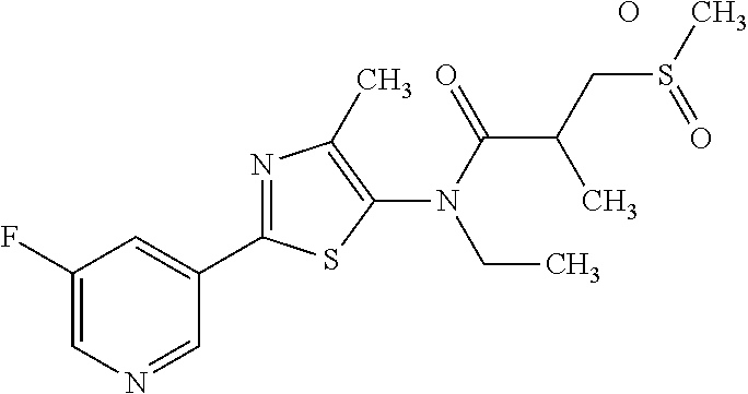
C1(F)=CN=CC(C2=NC(C)=C(N(C(=O)C(CS(C)=O)C)CC)S2)=C1.O
